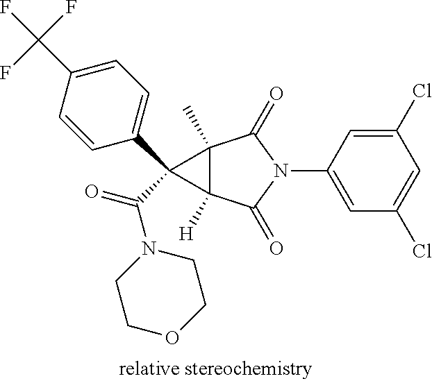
C1(Cl)=CC(N2C(=O)C3(C)C([H])(C2=O)C3(C2=CC=C(C(F)(F)F)C=C2)C(=O)N2CCOCC2)=CC(Cl)=C1
